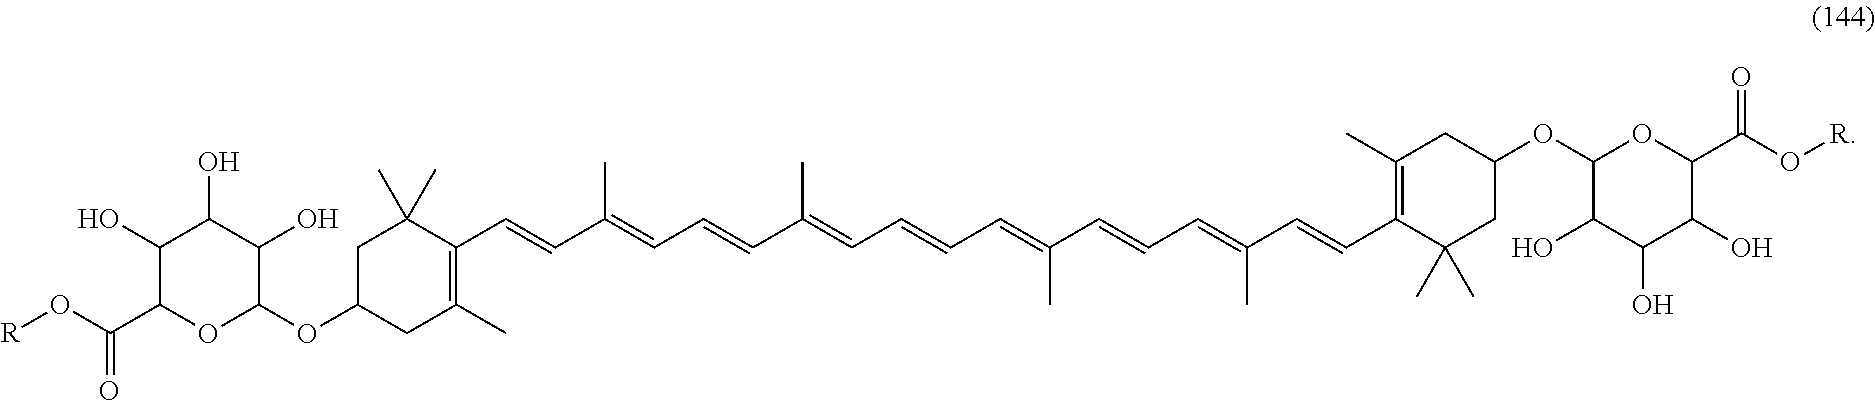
C1C(OC2OC(C(O[R])=O)C(O)C(O)C2O)CC(C)=C(C=CC(=CC=CC(=CC=CC=C(C=CC=C(C=CC2=C(C)CC(OC3OC(C(O[R])=O)C(O)C(O)C3O)CC2(C)C)C)C)C)C)C1(C)C
